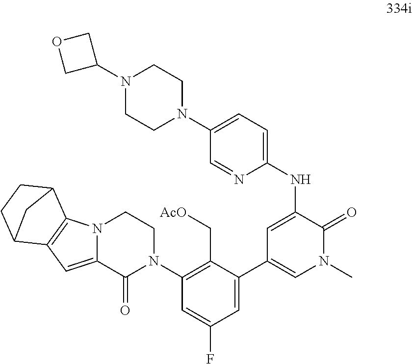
N12C(=CC3=C1C1CCC3C1)C(=O)N(C1=C(C[AcO])C(C3=CN(C)C(=O)C(NC4=CC=C(N5CCN(C6COC6)CC5)C=N4)=C3)=CC(F)=C1)CC2
